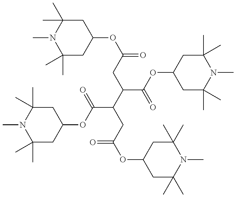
C1(C)(C)CC(OC(=O)C(CC(=O)OC2CC(C)(C)N(C)C(C)(C)C2)C(C(=O)OC2CC(C)(C)N(C)C(C)(C)C2)CC(=O)OC2CC(C)(C)N(C)C(C)(C)C2)CC(C)(C)N1C
